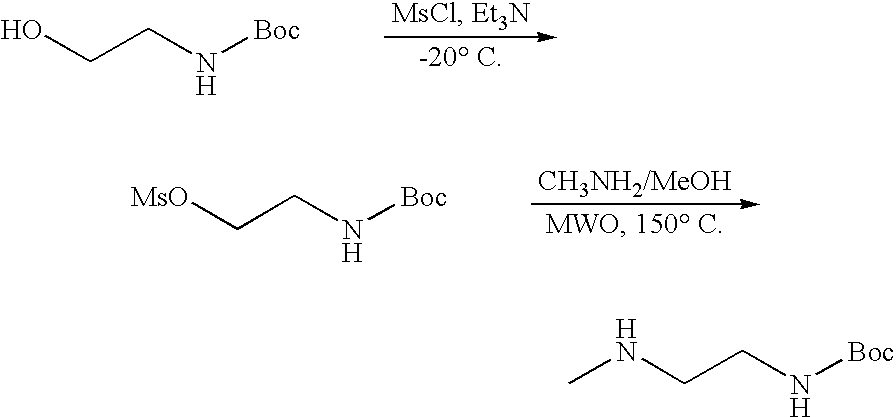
OCCN[Boc].[MsO]CCN[Boc].N(CCN[Boc])C
